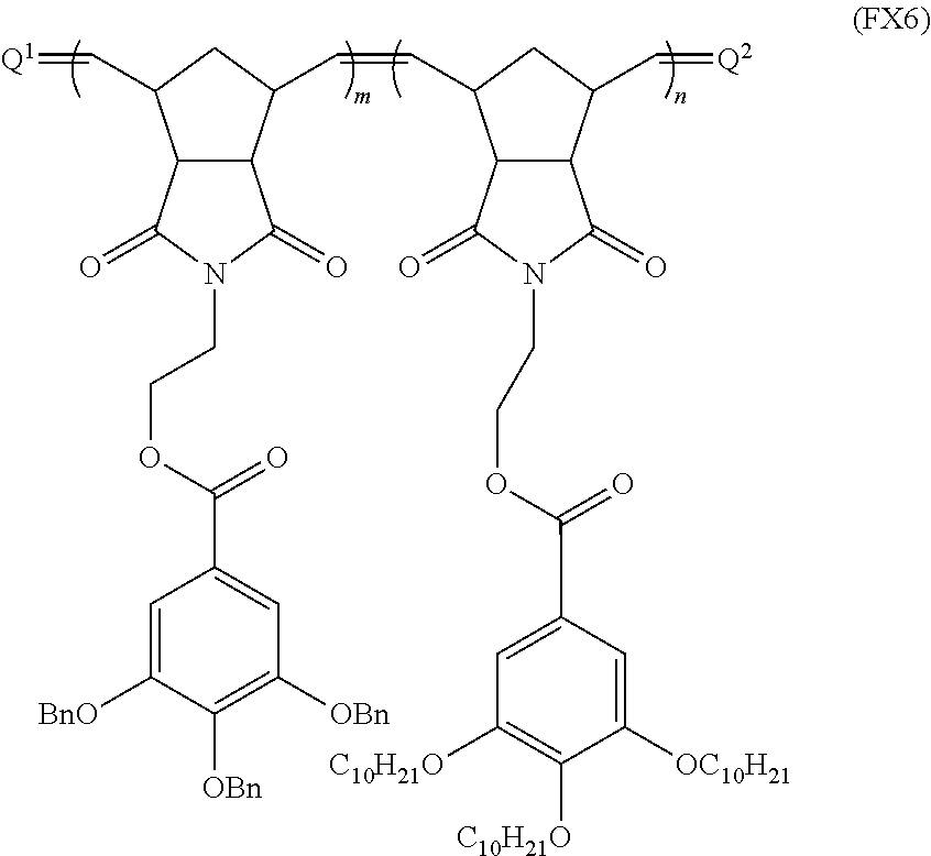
C12C(C(C=CC3C4C(C(C=[Q2])C3)C(=O)N(CCOC(C3=CC([C10H21O])=C([C10H21O])C([OC10H21])=C3)=O)C4=O)CC1C=[Q1])C(=O)N(CCOC(=O)C1=CC([OBn])=C([OBn])C([BnO])=C1)C2=O
